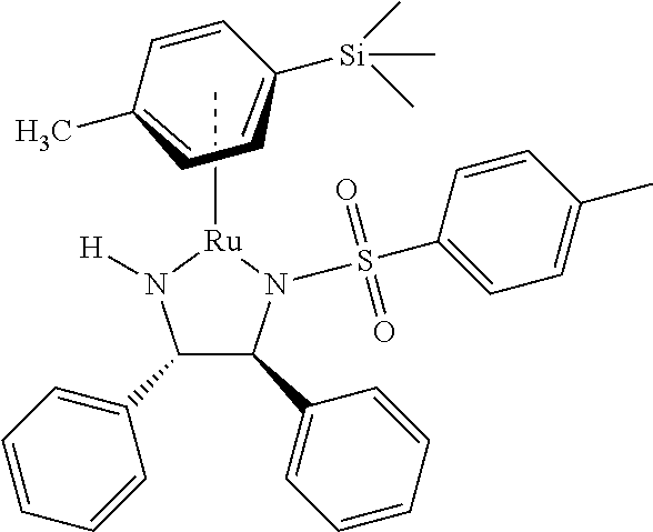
C1(C2=CC=CC=C2)C(C2=CC=CC=C2)N(S(C2=CC=C(C)C=C2)(=O)=O)[Ru](CC)N1[H].[Si](C1C=CC(C)CC1)(C)(C)C
